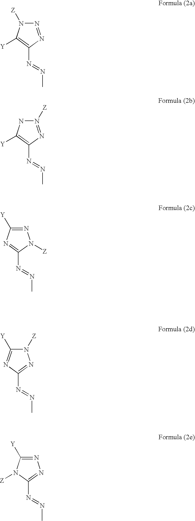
N1=NC(N=NC)=C([Y])N1[Z].N1([Z])=NC(N=NC)=C([Y])N1.N1=C([Y])N=C(N=NC)N1[Z].N1([Z])C([Y])=NC(N=NC)=N1.N1=C([Y])N([Z])C(N=NC)=N1
